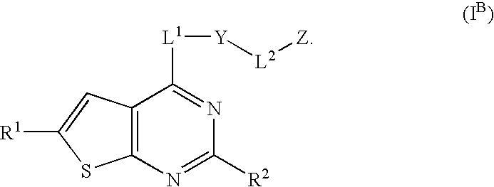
C12=C(N=C([R2])N=C1[L1][Y][L2][Z])SC([R1])=C2
